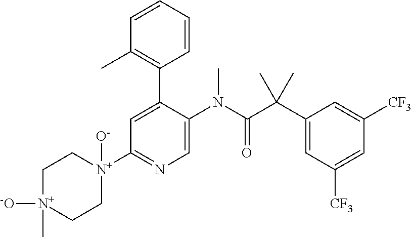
[-O][N+]1(C)CC[N+](C2=NC=C(N(C(C(C3=CC([CF3])=CC([CF3])=C3)(C)C)=O)C)C(C3=C(C)C=CC=C3)=C2)([O-])CC1
